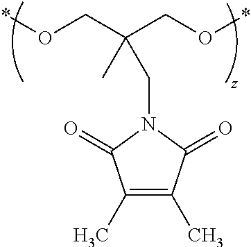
*OCC(CO*)(C)CN1C(=O)C(C)=C(C)C1=O
